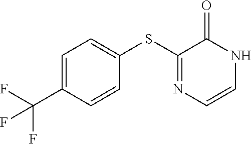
FC(C1=CC=C(SC2=NC=CNC2=O)C=C1)(F)F
